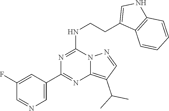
C1=C(C2=NC3=C(C(C)C)C=NN3C(NCCC3=CNC4=C3C=CC=C4)=N2)C=C(F)C=N1
